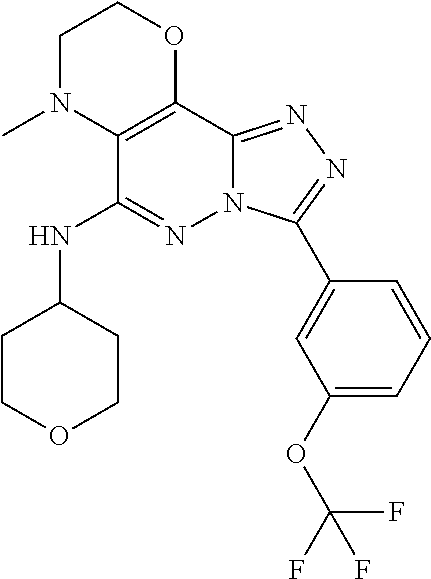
C12=C(C(NC3CCOCC3)=NN3C1=NN=C3C1=CC(OC(F)(F)F)=CC=C1)N(C)CCO2
